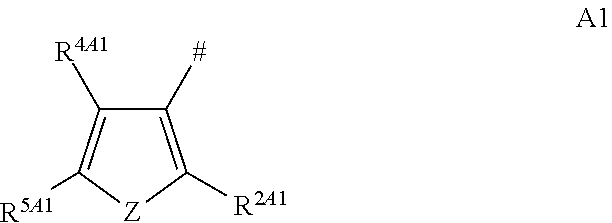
C1([#])=C([R2A1])[Z]C([R5A1])=C1[R4A1]
